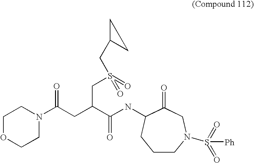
C1OCCN(C(CC(C(NC2C(=O)CN(S([Ph])(=O)=O)CCC2)=O)CS(=O)(=O)CC2CC2)=O)C1
